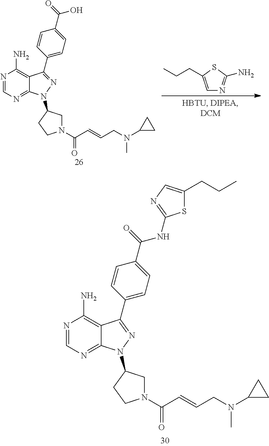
N1=CN=C2C(=C1N)C(C1=CC=C(C(=O)NC3=NC=C(CCC)S3)C=C1)=NN2C1CN(C(C=CCN(C2CC2)C)=O)CC1.N1=CN=C2C(=C1N)C(C1=CC=C(C(=O)O)C=C1)=NN2C1CN(C(C=CCN(C2CC2)C)=O)CC1.C1=C(CCC)SC(N)=N1
